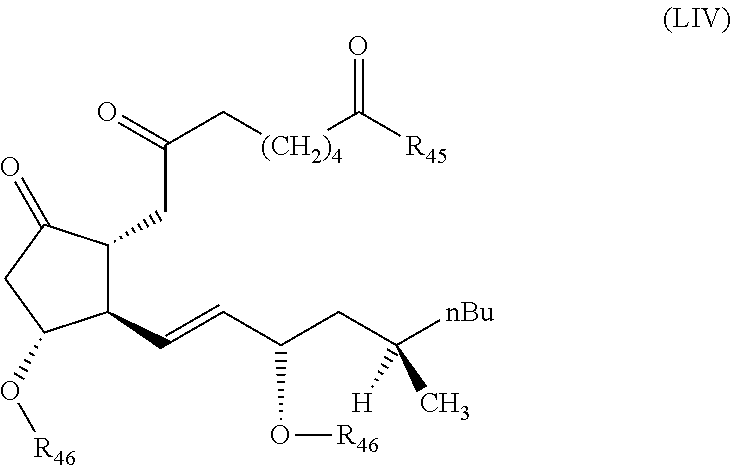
C1(C=CC(CC([nBu])(C)[H])O[R46])C(CC(C[(CH2)4]C([R45])=O)=O)C(=O)CC1O[R46]
